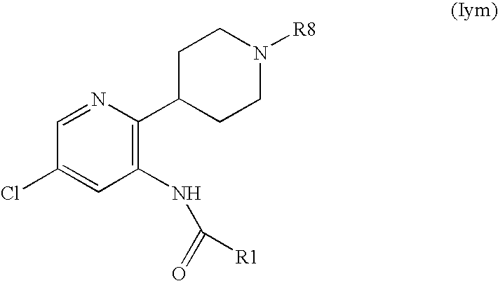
C1C(C2=C(NC(=O)[R1])C=C(Cl)C=N2)CCN([R8])C1
